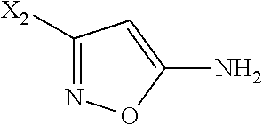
N1=C([X2])C=C(N)O1
